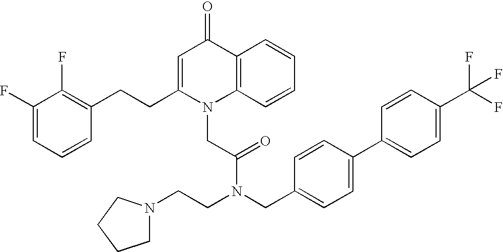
C1=C(CCC2=C(F)C(F)=CC=C2)N(CC(N(CCN2CCCC2)CC2=CC=C(C3=CC=C(C(F)(F)F)C=C3)C=C2)=O)C2=C(C1=O)C=CC=C2
